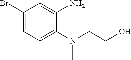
CN(CCO)C1=CC=C(Br)C=C1N
